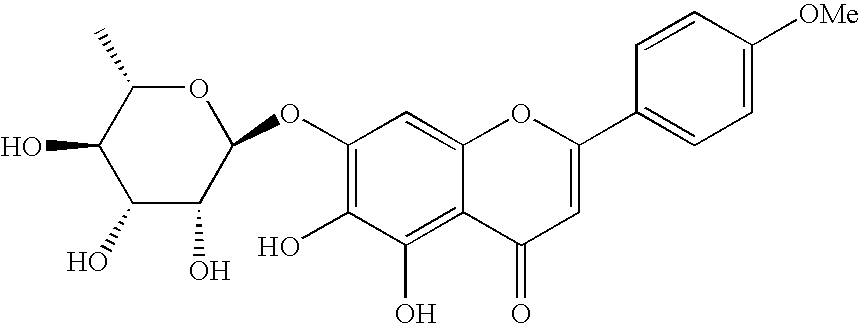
O(C1=C(O)C(O)=C2C(=C1)OC(C1=CC=C([OMe])C=C1)=CC2=O)C1OC(C)C(O)C(O)C1O
